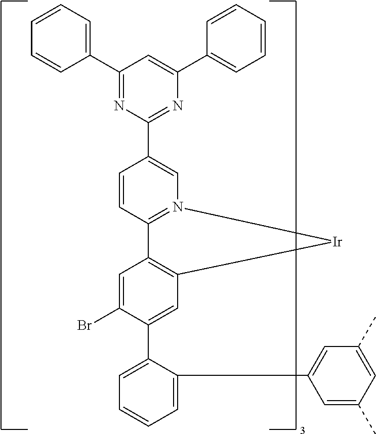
C1(C2=CC=CC=C2)=NC(C2=CN3=C(C=C2)C2=C(C=C(C4=CC=CC=C4C4=CC(C)=CC(C)=C4)C(Br)=C2)[Ir]3)=NC(C2=CC=CC=C2)=C1
